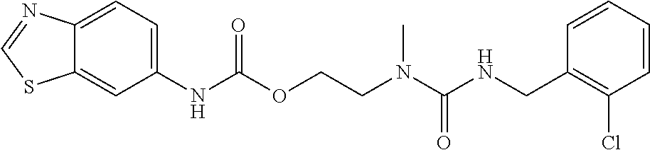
C1=CC(CNC(N(CCOC(NC2=CC=C3C(=C2)SC=N3)=O)C)=O)=C(Cl)C=C1
